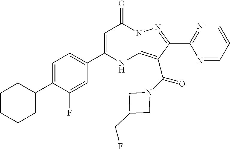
C1=C(C2=CC=C(C3CCCCC3)C(F)=C2)NC2=C(C(=O)N3CC(CF)C3)C(C3=NC=CC=N3)=NN2C1=O
